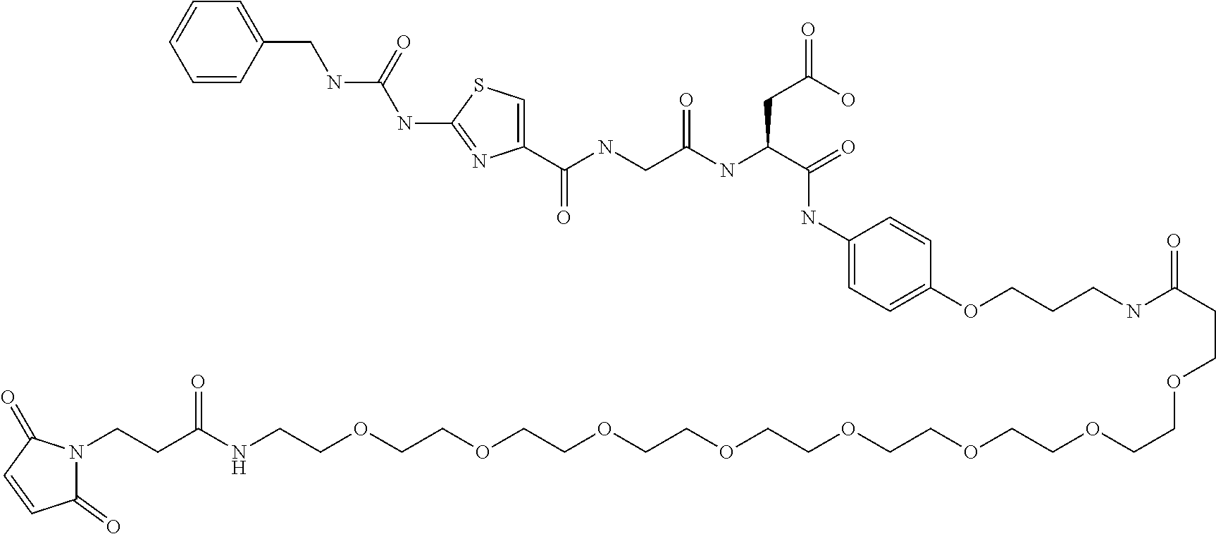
C(NCC(NC(C(NC1=CC=C(OCCCNC(CCOCCOCCOCCOCCOCCOCCOCCOCCNC(CCN2C(=O)C=CC2=O)=O)=O)C=C1)=O)CC(O)=O)=O)(=O)C1=CSC(NC(NCC2=CC=CC=C2)=O)=N1
